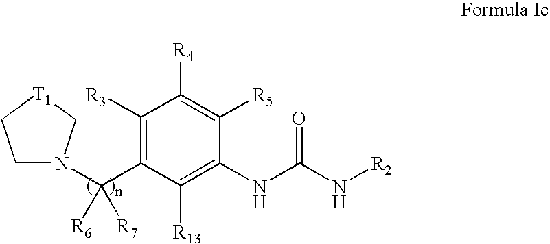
C1([R3])=C(C(N2CC[T1]C2)([R6])[R7])C([R13])=C(NC(N[R2])=O)C([R5])=C1[R4]
